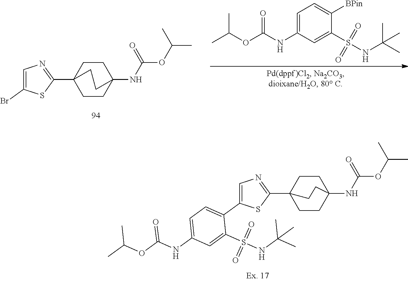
C1=C(NC(OC(C)C)=O)C=C(S(NC(C)(C)C)(=O)=O)C([BPin])=C1.C1=C(Br)SC(C23CCC(NC(OC(C)C)=O)(CC2)CC3)=N1.C1=C(C2=CC=C(NC(OC(C)C)=O)C=C2S(NC(C)(C)C)(=O)=O)SC(C23CCC(NC(OC(C)C)=O)(CC2)CC3)=N1
